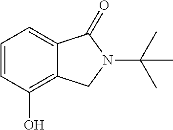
C1=CC(O)=C2C(=C1)C(=O)N(C(C)(C)C)C2
